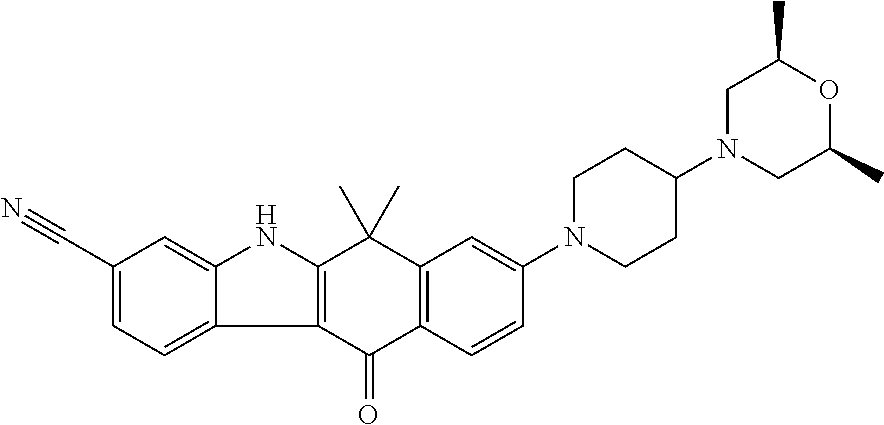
C1CC(N2CC(C)OC(C)C2)CCN1C1=CC2=C(C(=O)C3=C(C2(C)C)NC2=CC(C#N)=CC=C32)C=C1
